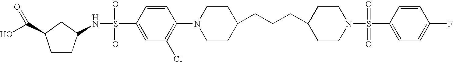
C1(S(=O)(=O)N2CCC(CCCC3CCN(C4=C(Cl)C=C(S(=O)(=O)NC5CCC(C(O)=O)C5)C=C4)CC3)CC2)=CC=C(F)C=C1
